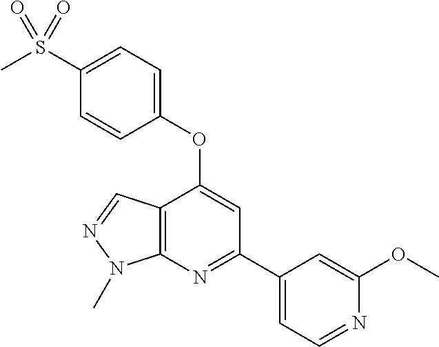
C12=C(N=C(C3=CC=NC(OC)=C3)C=C1OC1=CC=C(S(C)(=O)=O)C=C1)N(C)N=C2
